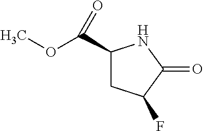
C1(C(OC)=O)CC(F)C(=O)N1
